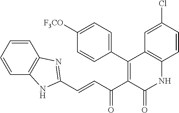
C1(C2=C(C(C=CC3=NC4=C(C=CC=C4)N3)=O)C(=O)NC3=C2C=C(Cl)C=C3)=CC=C([F3CO])C=C1
